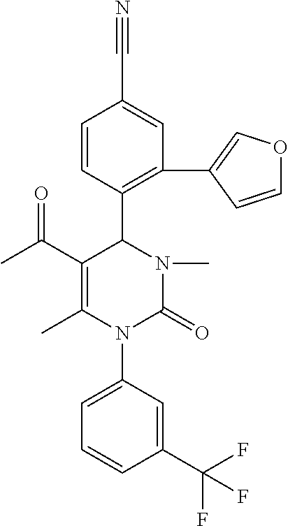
C1=CC(C2C(C(C)=O)=C(C)N(C3=CC=CC(C(F)(F)F)=C3)C(=O)N2C)=C(C2=COC=C2)C=C1C#N
